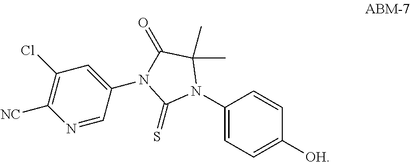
C1(N2C(C)(C)C(=O)N(C3=CC(Cl)=C([NC])N=C3)C2=S)=CC=C([OH])C=C1
